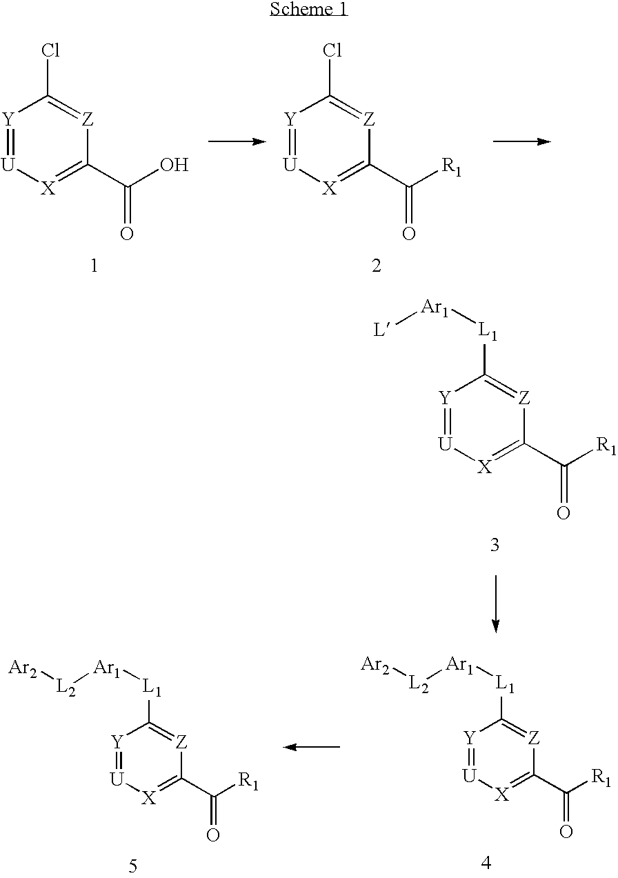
[Y]1=[U][X]=C(C(O)=O)[Z]=C1Cl.[Y]1=[U][X]=C(C([R1])=O)[Z]=C1Cl.[Y]1=[U][X]=C(C([R1])=O)[Z]=C1[L1][Ar1][L].[Y]1=[U][X]=C(C([R1])=O)[Z]=C1[L1][Ar1][L2][Ar2].[Y]1=[U][X]=C(C([R1])=O)[Z]=C1[L1][Ar1][L2][Ar2]
